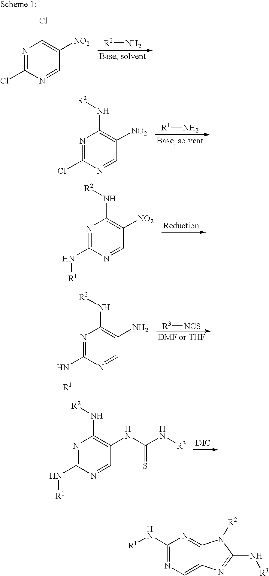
[R2]N.N1=C(Cl)N=CC([NO2])=C1Cl.[R1]N.N1=C(Cl)N=CC([NO2])=C1N[R2].N1=C(N[R1])N=CC([NO2])=C1N[R2].[R3][NCS].N1=C(N[R1])N=CC(N)=C1N[R2].N1=C(N[R1])N=CC(NC(N[R3])=S)=C1N[R2].[DIC].C1(N[R1])=NC=C2C(=N1)N([R2])C(N[R3])=N2
